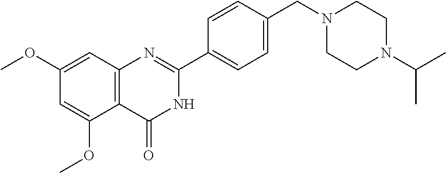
C12=C(C=C(OC)C=C1OC)N=C(C1=CC=C(CN3CCN(C(C)C)CC3)C=C1)NC2=O
